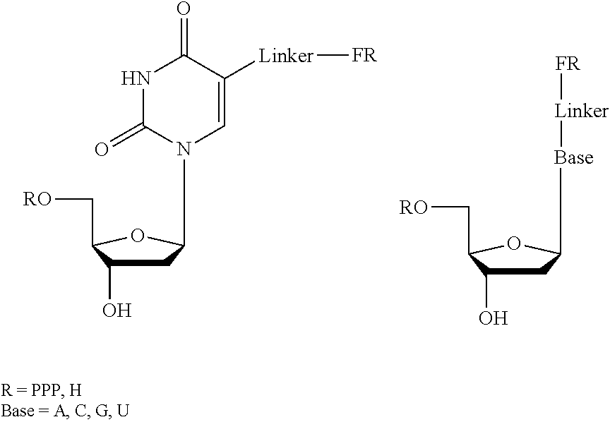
C1C(O)C(C[RO])OC1N1C=C([Linker][FR])C(=O)NC1=O.C1C(O)C(C[RO])OC1[Base][Linker][FR]
